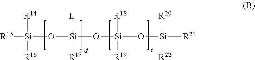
[R15][Si](O[Si](O[Si](O[Si]([R21])([R20])[R22])([R18])[R19])([L])[R17])([R14])[R16]
